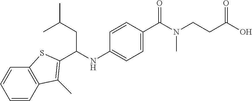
C1=CC2=C(C=C1)SC(C(NC1=CC=C(C(N(CCC(O)=O)C)=O)C=C1)CC(C)C)=C2C
